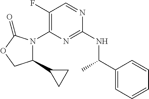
C1(C2CC2)N(C2=C(F)C=NC(NC(C3=CC=CC=C3)C)=N2)C(=O)OC1
